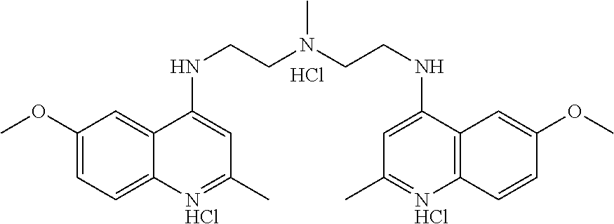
C1(OC)=CC=C2C(=C1)C(NCCN(CCNC1=CC(C)=[NHCl]C3=C1C=C(OC)C=C3)C)=CC(C)=[NHCl]2.Cl
